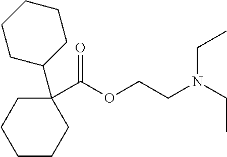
C1CCC(C(OCCN(CC)CC)=O)(C2CCCCC2)CC1
